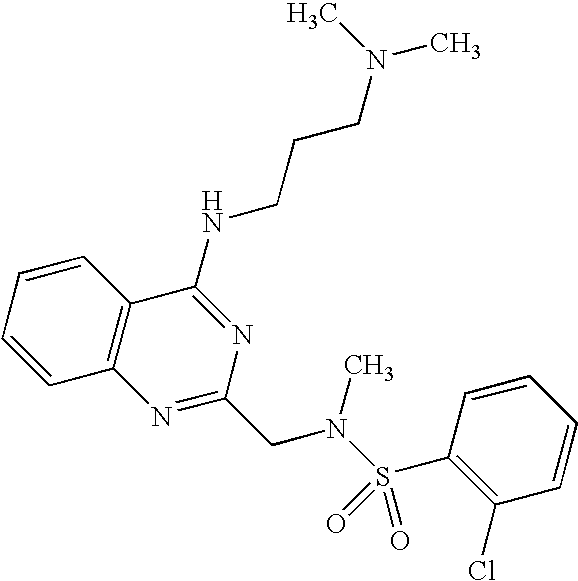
C1=CC=CC2=C1N=C(CN(S(=O)(=O)C1=C(Cl)C=CC=C1)C)N=C2NCCCN(C)C
